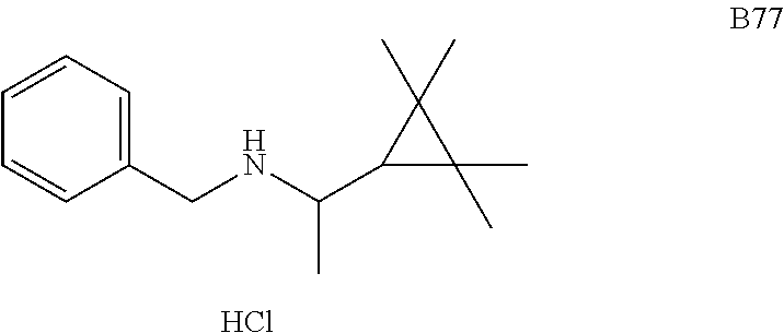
C1(CNC(C2C(C)(C)C2(C)C)C)=CC=CC=C1.Cl
